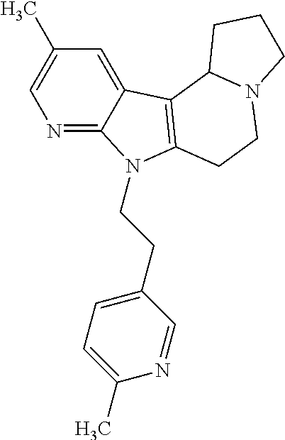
N1=C2C(=CC(C)=C1)C1=C(N2CCC2=CC=C(C)N=C2)CCN2C1CCC2
